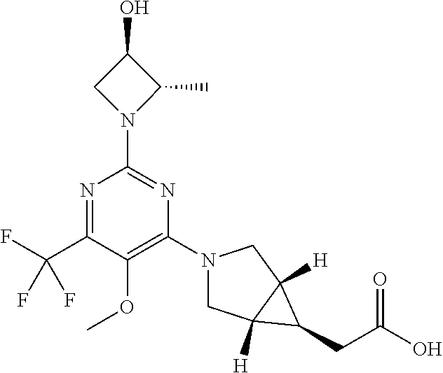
N1=C(C(F)(F)F)C(OC)=C(N2CC3([H])C([H])(C2)C3CC(O)=O)N=C1N1C(C)C(O)C1
